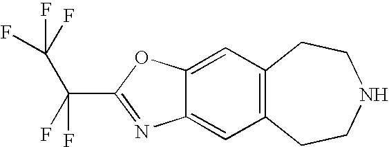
C12=CC3=C(C=C1OC(C(F)(C(F)(F)F)F)=N2)CCNCC3
